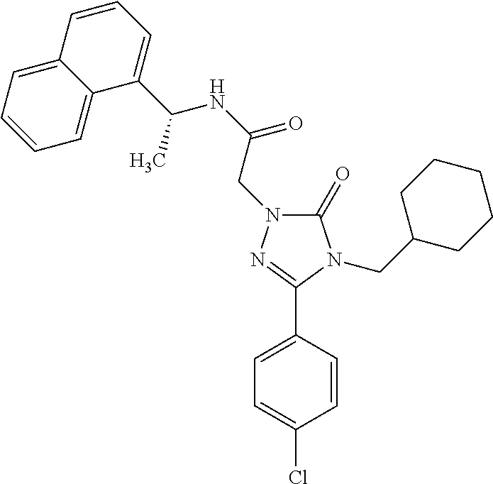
C1(=O)N(CC(NC(C2=CC=CC3=CC=CC=C23)C)=O)N=C(C2=CC=C(Cl)C=C2)N1CC1CCCCC1
